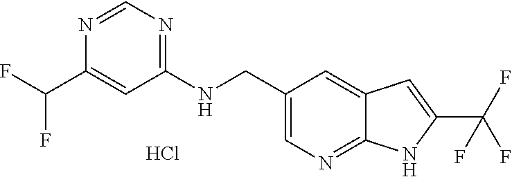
C1(NCC2=CN=C3C(=C2)C=C(C(F)(F)F)N3)=NC=NC(C(F)F)=C1.Cl
